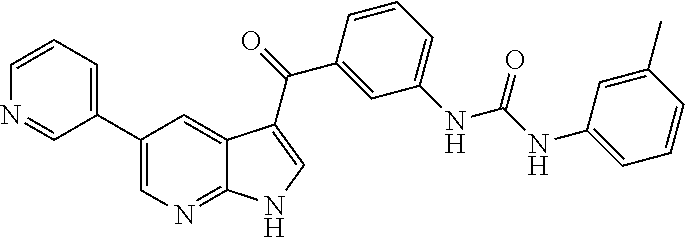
C1(C2=CC=CN=C2)=CN=C2C(=C1)C(C(C1=CC(NC(=O)NC3=CC=CC(C)=C3)=CC=C1)=O)=CN2
